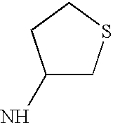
C1(N)CSCC1
